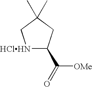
[HClHN]1C(C([OMe])=O)CC(C)(C)C1
